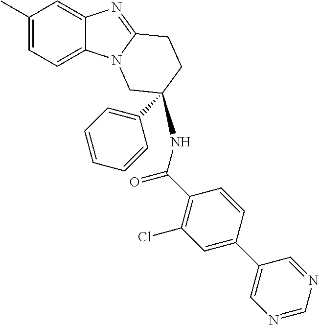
C1(C)=CC=C2C(=C1)N=C1N2CC(NC(C2=C(Cl)C=C(C3=CN=CN=C3)C=C2)=O)(C2=CC=CC=C2)CC1
